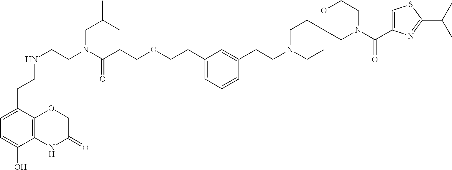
C1CC2(CCN1CCC1=CC(CCOCCC(N(CCNCCC3=CC=C(O)C4=C3OCC(=O)N4)CC(C)C)=O)=CC=C1)CN(C(C1=CSC(C(C)C)=N1)=O)CCO2
